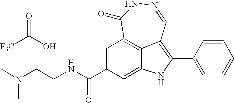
N1=CC2=C(C3=CC=CC=C3)NC3=CC(C(NCCN(C)C)=O)=CC(=C23)C(=O)N1.[F3C]C(O)=O
